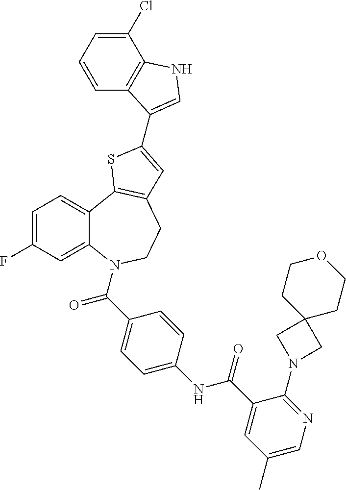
C1=C(F)C=C2C(=C1)C1=C(CCN2C(=O)C2=CC=C(NC(=O)C3=CC(C)=CN=C3N3CC4(C3)CCOCC4)C=C2)C=C(C2=CNC3=C2C=CC=C3Cl)S1
